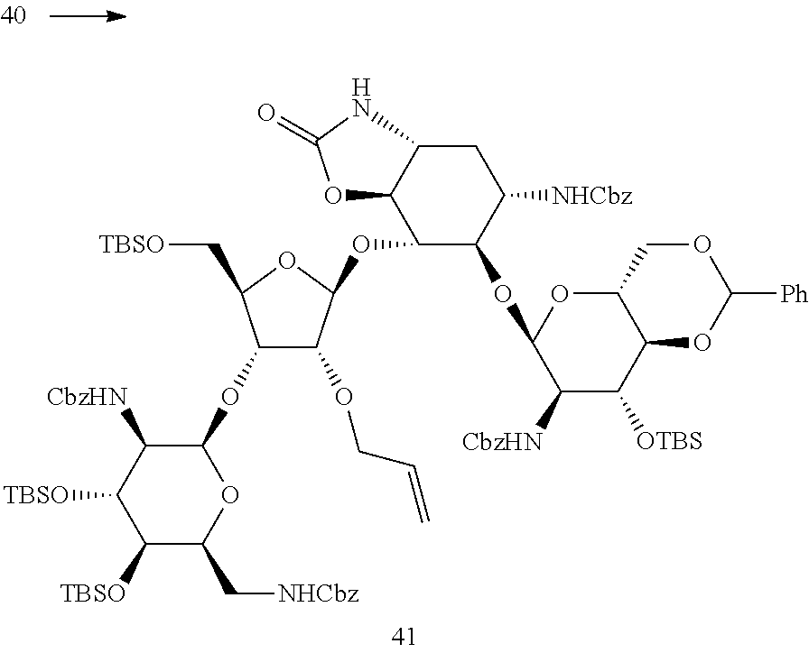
C12C(C(OC3C(OCC=C)C(OC4C([CbzHN])C([TBSO])C([TBSO])C(C[NHCbz])O4)C(C[TBSO])O3)C(OC3C([CbzHN])C([OTBS])C4C(O3)COC([Ph])O4)C([NHCbz])C1)OC(=O)N2
